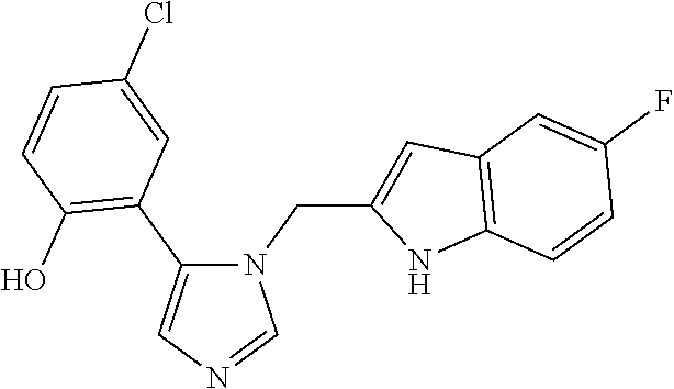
N1(CC2=CC3=C(N2)C=CC(F)=C3)C(C2=C(O)C=CC(Cl)=C2)=CN=C1
